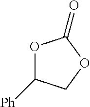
O1C([Ph])COC1=O
